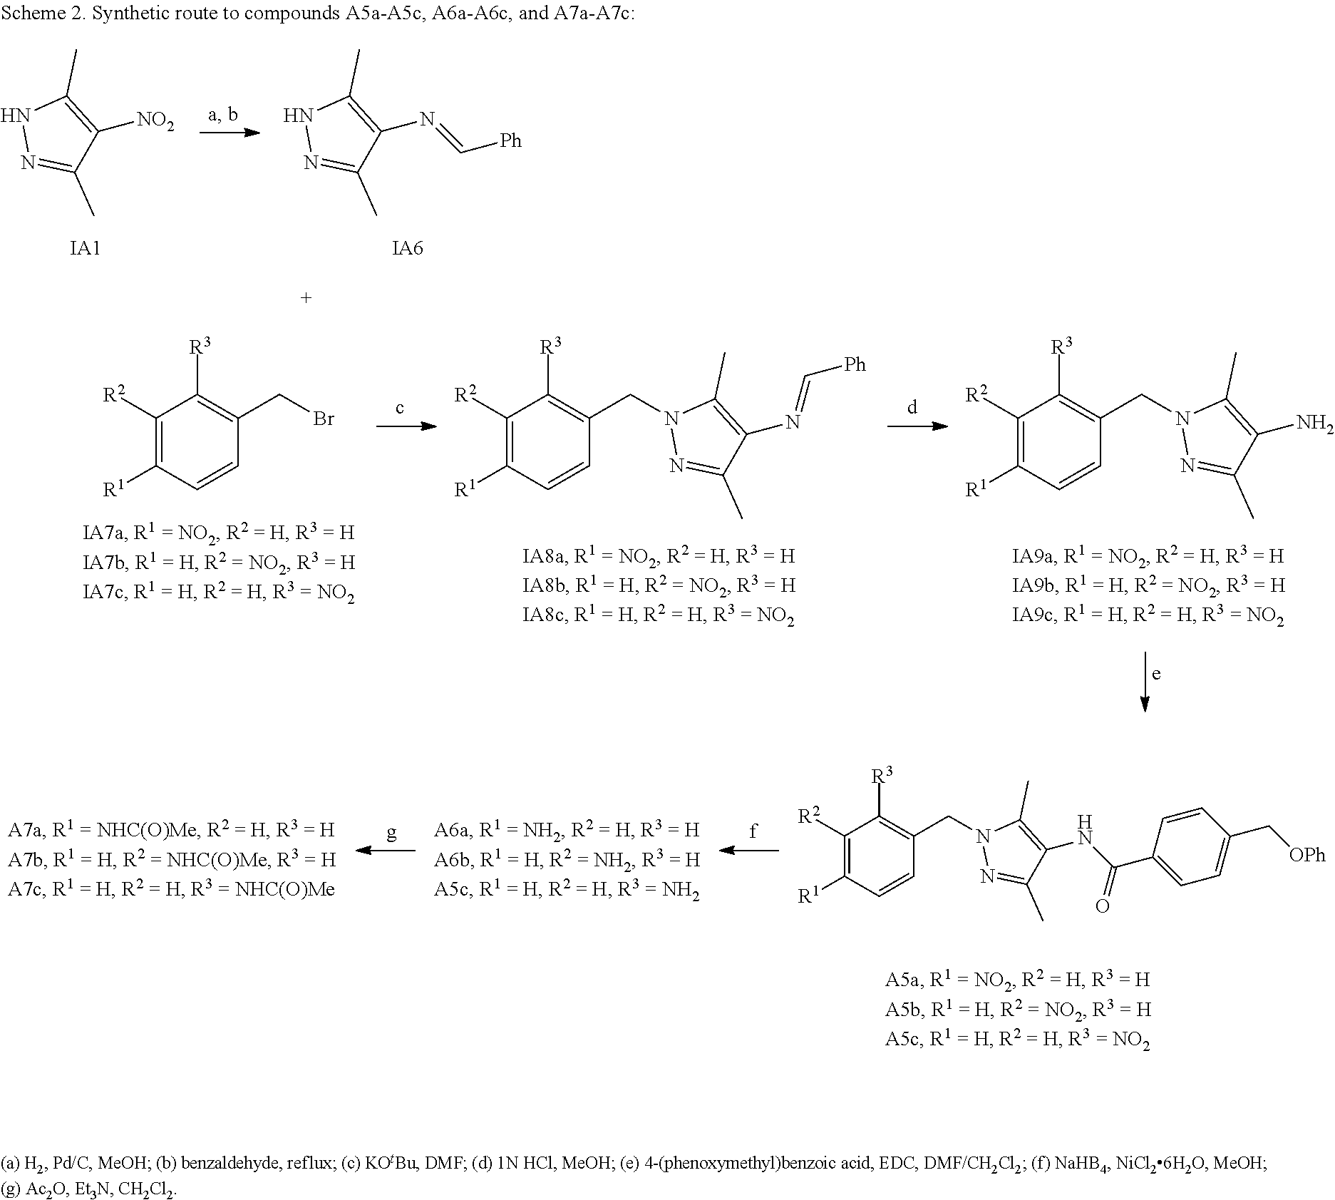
C1([R2])=C([R1])C=CC(CN2N=C(C)C(N)=C2C)=C1[R3].C1([R2])=C([R1])C=CC(CN2N=C(C)C(N=C[Ph])=C2C)=C1[R3].C1([R2])=C([R1])C=CC(CBr)=C1[R3].C1([R2])=C([R1])C=CC(CN2N=C(C)C(NC(C3=CC=C(C[OPh])C=C3)=O)=C2C)=C1[R3].N1N=C(C)C(N=C[Ph])=C1C.[IA6].N1N=C(C)C([NO2])=C1C.[IA1]
